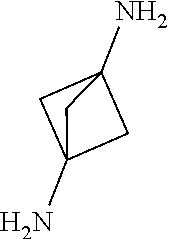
NC12CC(N)(C1)C2
